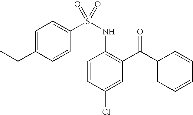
C1=C(CC)C=CC(S(NC2=C(C(C3=CC=CC=C3)=O)C=C(Cl)C=C2)(=O)=O)=C1
